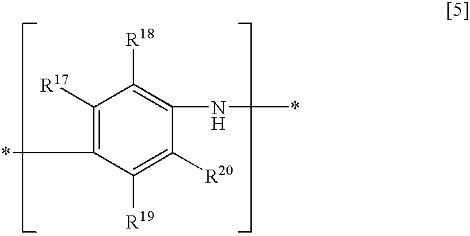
C1([R17])=C(*)C([R19])=C([R20])C(N*)=C1[R18]
